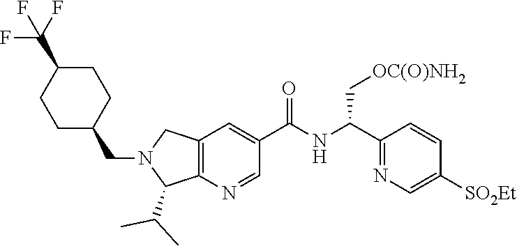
C12=C(N=CC(C(NC(C3=NC=C([SO2Et])C=C3)C[OC(O)NH2])=O)=C1)C(C(C)C)N(CC1CCC(C(F)(F)F)CC1)C2
